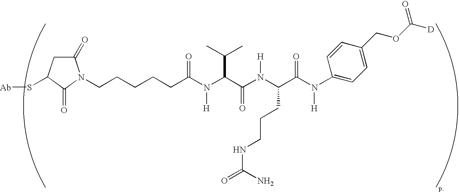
[Ab]SC1CC(=O)N(CCCCCC(N(C(C(N(C(C(N([H])C2=CC=C(COC([D])=O)C=C2)=O)CCCNC(N)=O)[H])=O)C(C)C)[H])=O)C1=O
